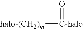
[halo-(CH2)m][C-halo]=O
